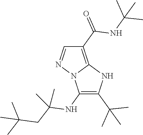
C1(NC(CC(C)(C)C)(C)C)=C(C(C)(C)C)NC2=C(C(=O)NC(C)(C)C)C=NN12
